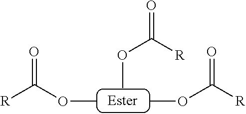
COC(=O)[R].COC([R])=O.COC([R])=O
